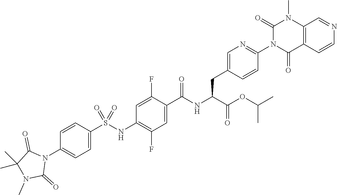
C1=C(S(NC2=C(F)C=C(C(NC(C(=O)OC(C)C)CC3=CN=C(N4C(=O)C5=C(N(C)C4=O)C=NC=C5)C=C3)=O)C(F)=C2)(=O)=O)C=CC(N2C(=O)C(C)(C)N(C)C2=O)=C1
